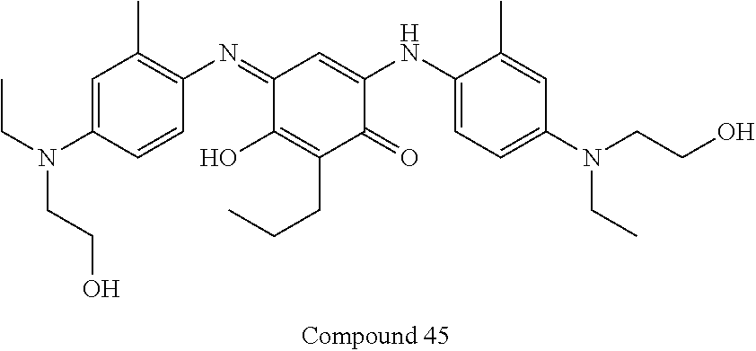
C1(=NC2=C(C)C=C(N(CC)CCO)C=C2)C(O)=C(CCC)C(=O)C(NC2=CC=C(N(CC)CCO)C=C2C)=C1
